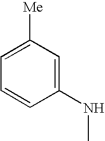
C1=C([Me])C=C(NC)C=C1
